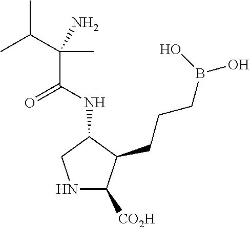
N1C([CO2H])C(CCCB(O)O)C(NC(C(C(C)C)(N)C)=O)C1
